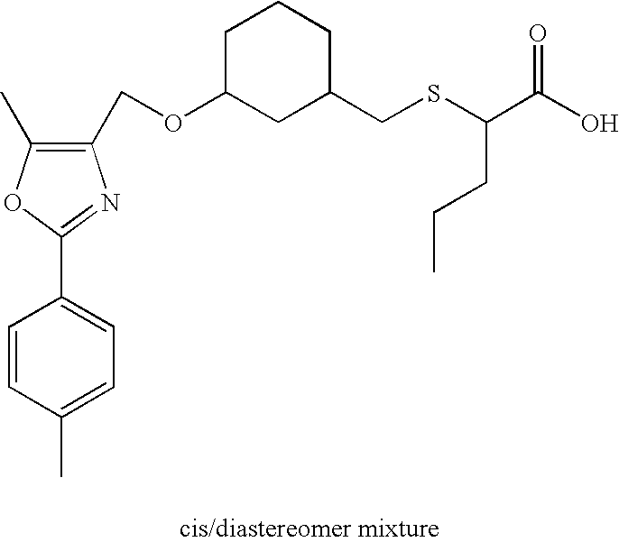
C1(COC2CC(CSC(C(O)=O)CCC)CCC2)=C(C)OC(C2=CC=C(C)C=C2)=N1
